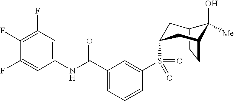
C12CCC(CC(S(C3=CC(C(NC4=CC(F)=C(F)C(F)=C4)=O)=CC=C3)(=O)=O)C1)C2(O)[Me]
